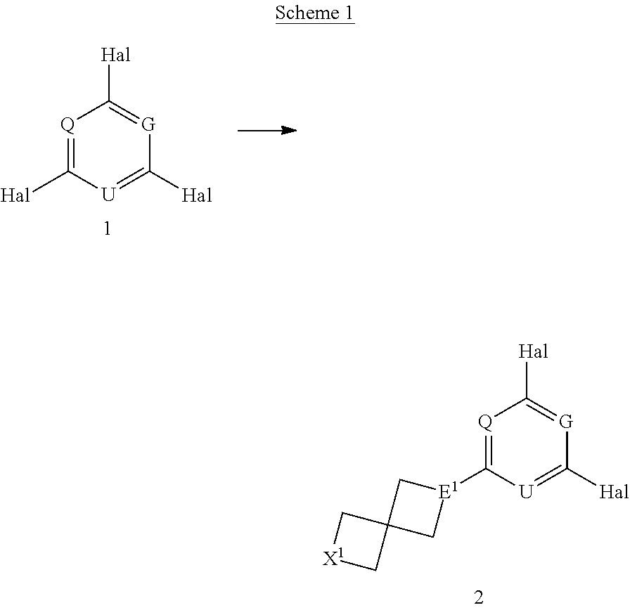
[Q]1=C([Hal])[U]=C([Hal])[G]=C1[Hal].[Q]1=C([E1]2CC3(C2)C[X1]C3)[U]=C([Hal])[G]=C1[Hal]
